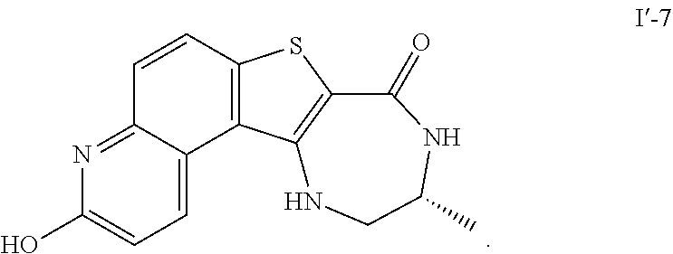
OC1=CC=C2C(=N1)C=CC1=C2C2=C(S1)C(=O)NC(C)CN2
